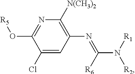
C1=C(Cl)C(O[R5])=NC([N(CH3)2])=C1N=C(N([R2])[R1])[R6]
